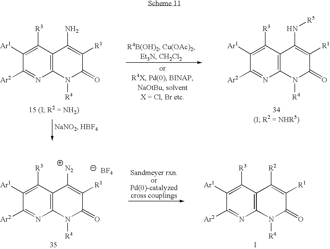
C12=C(C([R3])=C([Ar1])C([Ar2])=N1)C(N)=C([R1])C(=O)N2[R4].C12=C(C([R3])=C([Ar1])C([Ar2])=N1)C(N[R5])=C([R1])C(=O)N2[R4].C12=C(C([R3])=C([Ar1])C([Ar2])=N1)C([N2])=C([R1])C(=O)N2[R4].[BF4].C12=C(C([R3])=C([Ar1])C([Ar2])=N1)C([R2])=C([R1])C(=O)N2[R4].I
